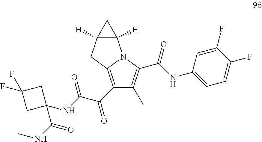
C1(C(C(NC2(C(NC)=O)CC(F)(F)C2)=O)=O)=C2N(C(C(NC3=CC=C(F)C(F)=C3)=O)=C1C)C1([H])C([H])(C2)C1
